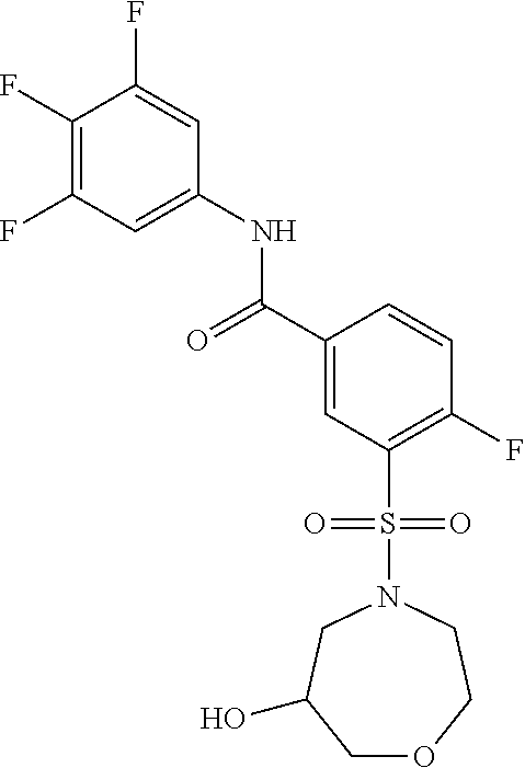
C1(F)=C(F)C=C(NC(=O)C2=CC(S(=O)(=O)N3CC(O)COCC3)=C(F)C=C2)C=C1F
